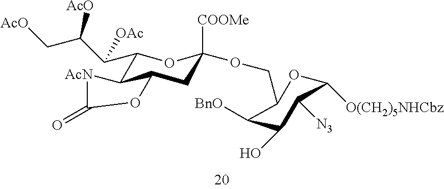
C1(C(C(C[AcO])[AcO])[OAc])C2C(CC([COOMe])(OCC3C([BnO])C(O)C([N3])C([O(CH2)5NHCbz])O3)O1)OC(=O)[AcN]2
